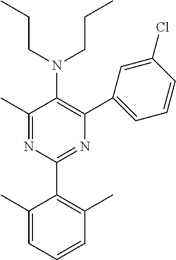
C1(C)=NC(C2=C(C)C=CC=C2C)=NC(C2=CC=CC(Cl)=C2)=C1N(CCC)CCC
